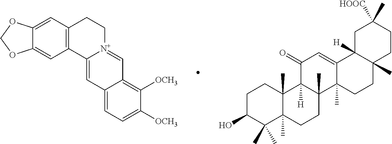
C12=CC3=C(C=C1OCO2)C1=CC2=CC=C([OCH3])C([OCH3])=C2C=[N+]1CC3.C1C(O)C(C)(C)C2(C)C(C)(C1)C1([H])C(C)(CC2)C2(C)C(=CC1=O)C1([H])C(C)(CC2)CCC(C)([HOOC])C1
